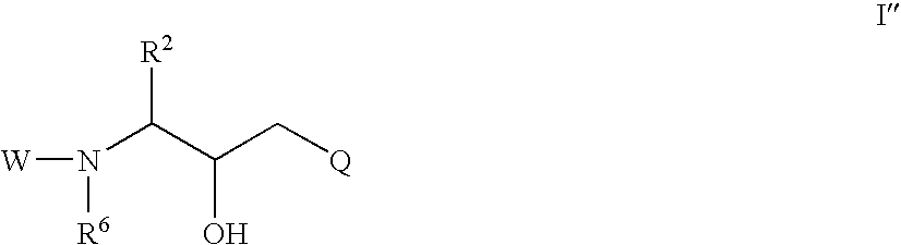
[W]N([R6])C(C(O)C[Q])[R2]
